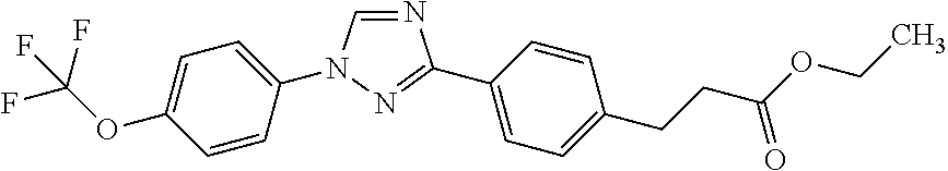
N1=CN(C2=CC=C(OC(F)(F)F)C=C2)N=C1C1=CC=C(CCC(OCC)=O)C=C1
